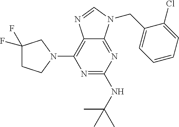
N1=C(NC(C)(C)C)N=C2C(=C1N1CC(F)(F)CC1)N=CN2CC1=CC=CC=C1Cl
